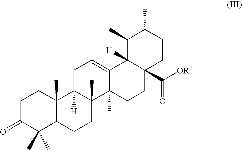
C1C(=O)C(C)(C)C2C(C)(C1)C1([H])C(C)(CC2)C2(C)C(=CC1)C1([H])C(C([OR1])=O)(CC2)CCC(C)C1C
